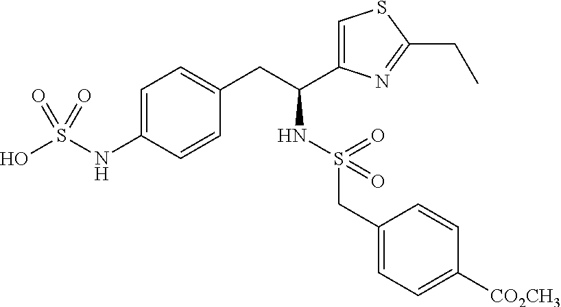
C1=C(NS(O)(=O)=O)C=CC(CC(C2=CSC(CC)=N2)NS(CC2=CC=C([CO2CH3])C=C2)(=O)=O)=C1
